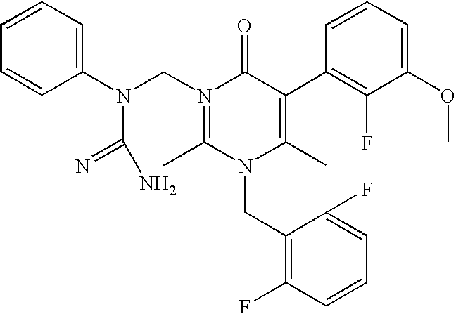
N1(CN(C(=N)N)C2=CC=CC=C2)=C(C)N(CC2=C(F)C=CC=C2F)C(C)=C(C2=C(F)C(OC)=CC=C2)C1=O
